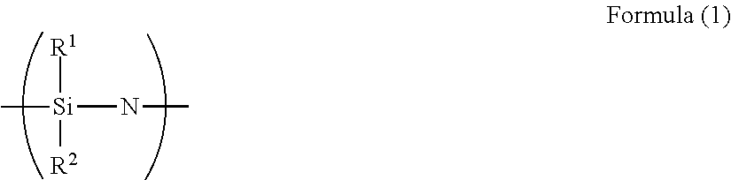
[Si]([R1])([R2])(NC)C
